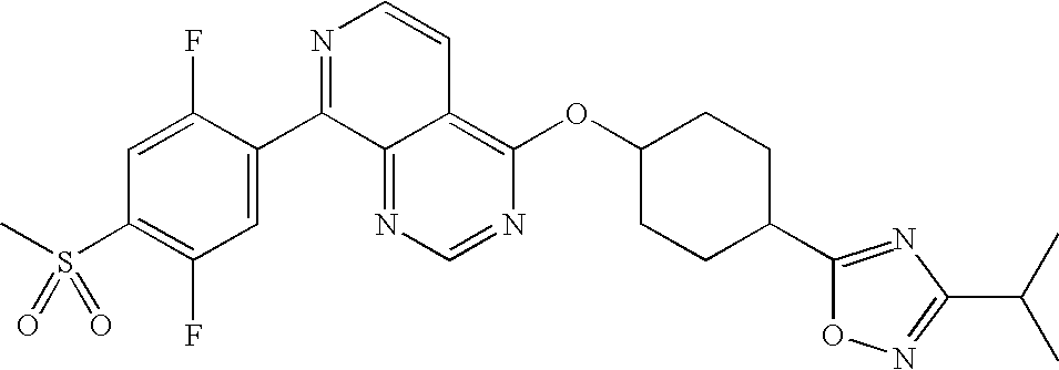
N1=CN=C2C(=C1OC1CCC(C3=NC(C(C)C)=NO3)CC1)C=CN=C2C1=CC(F)=C(S(C)(=O)=O)C=C1F
